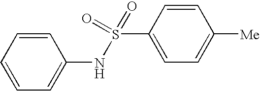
C1=CC=C(NS(C2=CC=C([Me])C=C2)(=O)=O)C=C1
